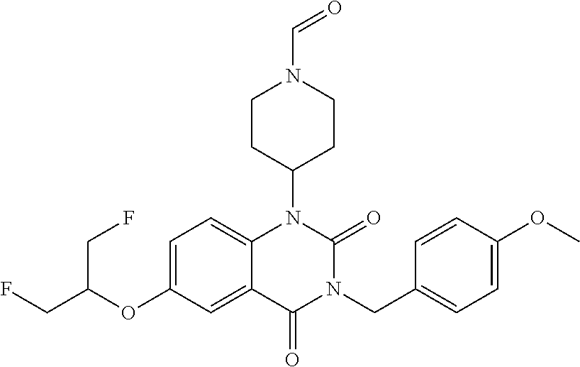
C12=CC=C(OC(CF)CF)C=C1C(=O)N(CC1=CC=C(OC)C=C1)C(=O)N2C1CCN(C=O)CC1
